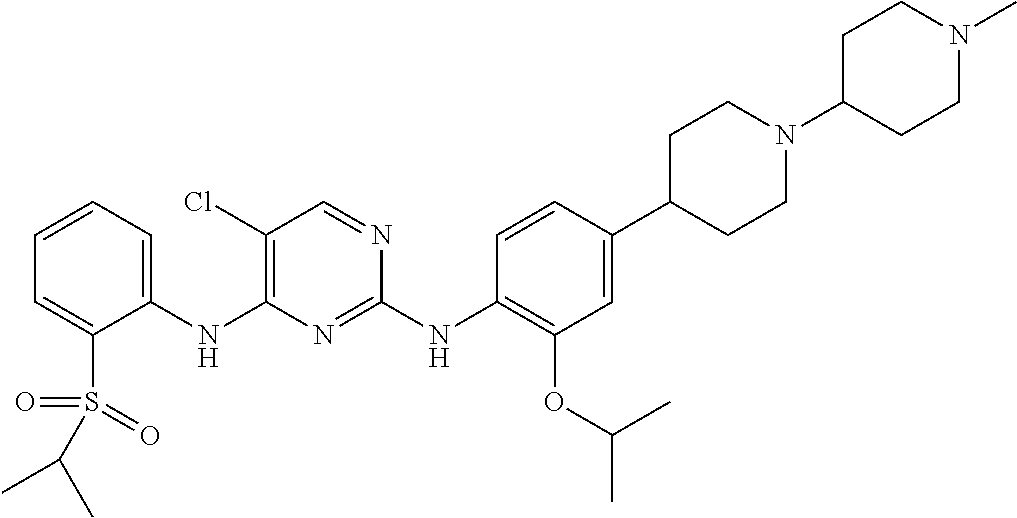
C1(NC2=C(Cl)C=NC(NC3=C(OC(C)C)C=C(C4CCN(C5CCN(C)CC5)CC4)C=C3)=N2)=CC=CC=C1S(=O)(=O)C(C)C
